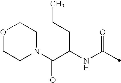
C(NC(=O)C)(C(N1CCOCC1)=O)CCC
